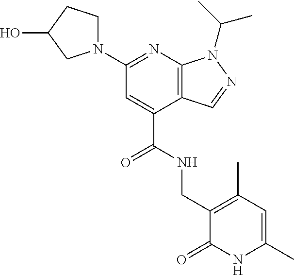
C(C1=CC(N2CCC(O)C2)=NC2=C1C=NN2C(C)C)(NCC1=C(C)C=C(C)NC1=O)=O
